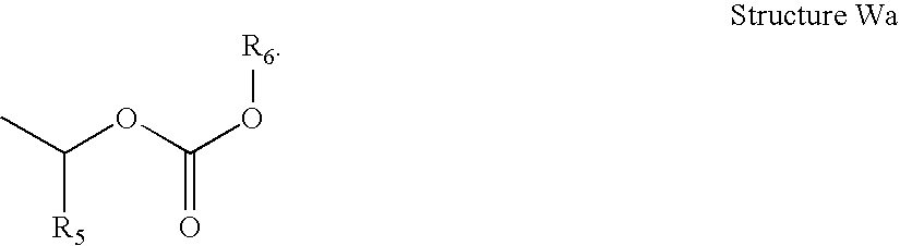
CC(OC(=O)O[R6])[R5]
